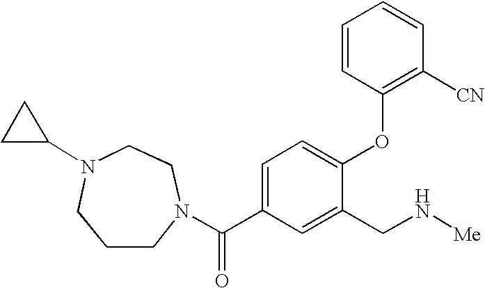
N1(C(C2=CC=C(OC3=C([CN])C=CC=C3)C(CN[Me])=C2)=O)CCN(C2CC2)CCC1
